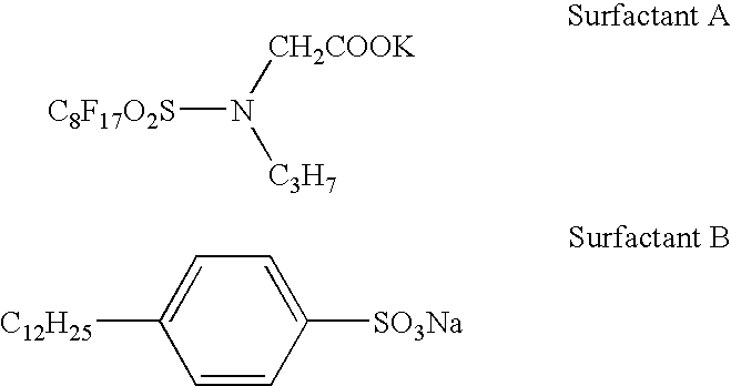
[C8F17O2S]N([CH2COOK])[C3H7].C1=CC([SO3Na])=CC=C1[C12H25]
